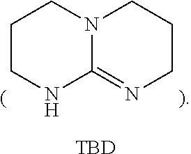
N12C(=NCCC1)NCCC2.[TBD]
